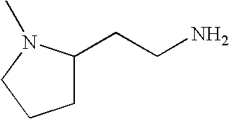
C1(CCN)CCCN1C
